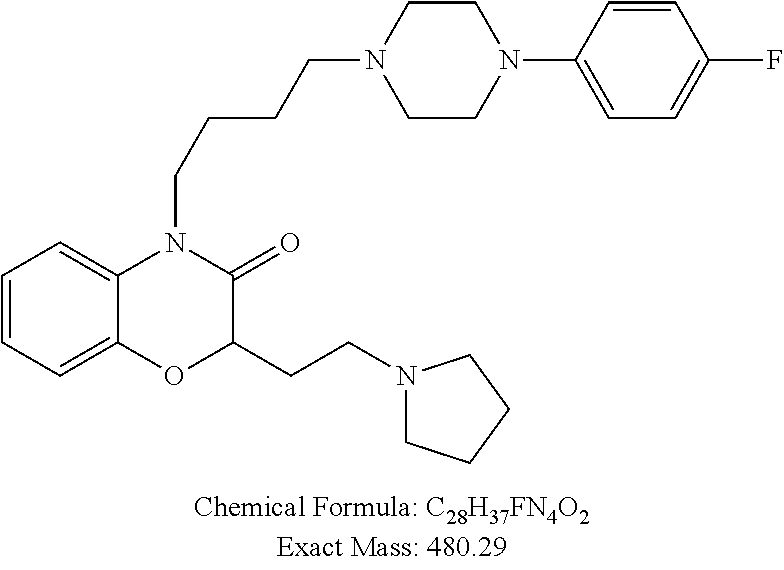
C1=CC=C2C(=C1)N(CCCCN1CCN(C3=CC=C(F)C=C3)CC1)C(=O)C(CCN1CCCC1)O2
